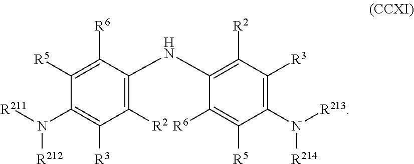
C1([R5])=C([R6])C(NC2=C([R2])C([R3])=C(N([R213])[R214])C([R5])=C2[R6])=C([R2])C([R3])=C1N([R211])[R212]
